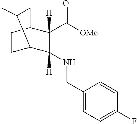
C1([H])(NCC2=CC=C(F)C=C2)C([H])(C([OMe])=O)C2CCC1C1C2C1
